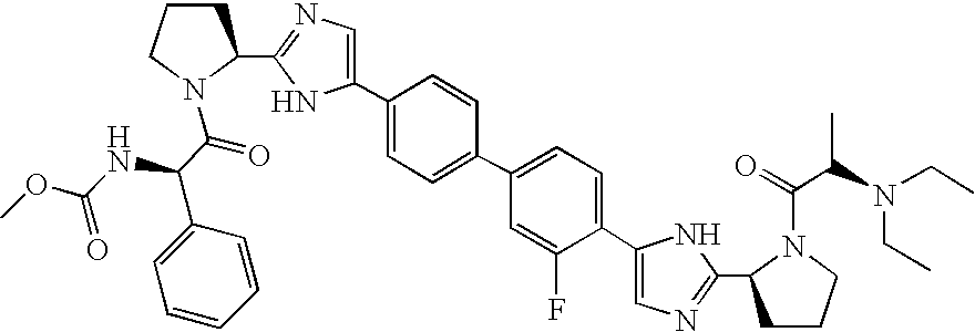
C1CCN(C(=O)C(NC(OC)=O)C2=CC=CC=C2)C1C1=NC=C(C2=CC=C(C3=CC=C(C4=CN=C(C5CCCN5C(C(C)N(CC)CC)=O)N4)C(F)=C3)C=C2)N1
